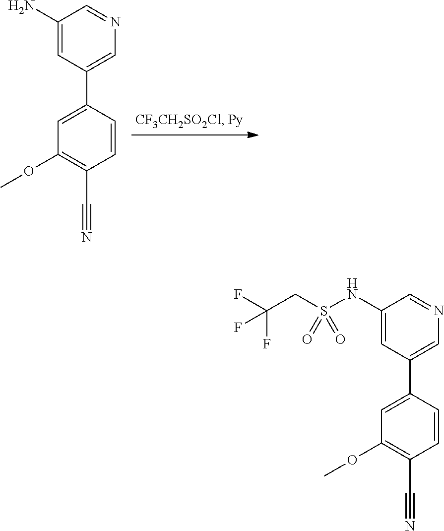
C1=C(C2=CN=CC(N)=C2)C=CC(C#N)=C1OC.C1=C(C2=CN=CC(NS(CC(F)(F)F)(=O)=O)=C2)C=CC(C#N)=C1OC
